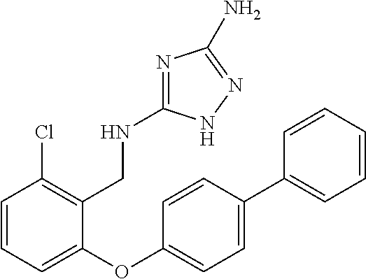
C1=CC=C(OC2=CC=C(C3=CC=CC=C3)C=C2)C(CNC2=NC(N)=NN2)=C1Cl
